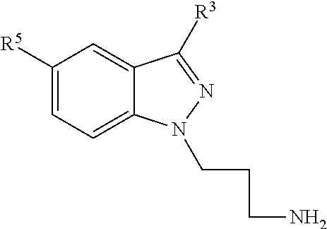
C1([R5])=CC=C2C(=C1)C([R3])=NN2CCCN
